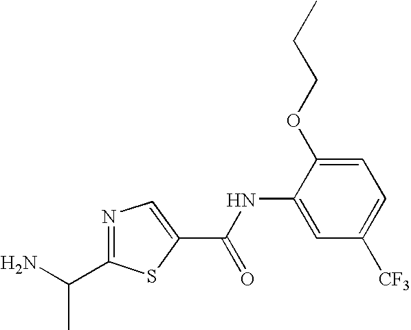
C1=C(OCCC)C(NC(C2=CN=C(C(N)C)S2)=O)=CC([CF3])=C1
